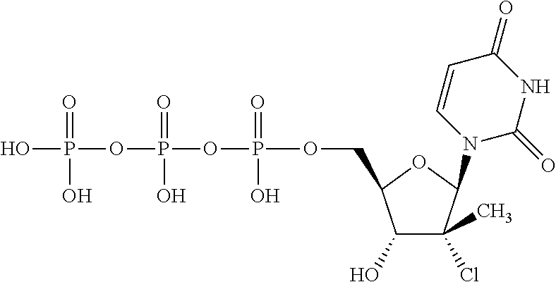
C1(O)C(Cl)(C)C(N2C(=O)NC(=O)C=C2)OC1COP(OP(OP(O)(=O)O)(=O)O)(=O)O
